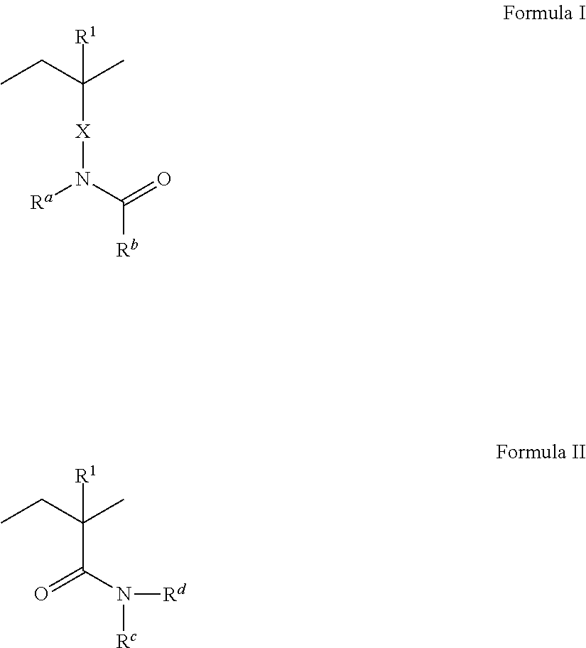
[R1]C(C)(CC)[X]N([Ra])C(=O)[Rb].[R1]C(C)(CC)C(=O)N([Rd])[Rc]
